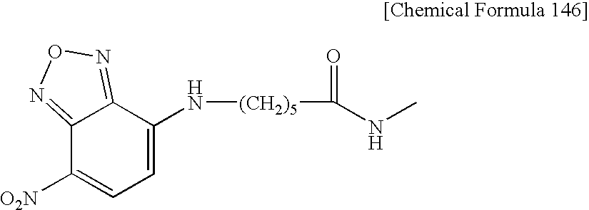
C12=NON=C1C(N[(CH2)5]C(NC)=O)=CC=C2[O2N]
